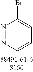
N1=NC=CC=C1Br
